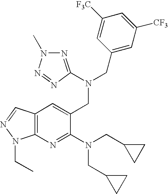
C12=C(N=C(N(CC3CC3)CC3CC3)C(CN(C3=NN(C)N=N3)CC3=CC([CF3])=CC([F3C])=C3)=C1)N(CC)N=C2
